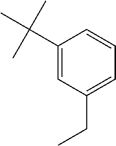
CC(C1=CC(CC)=CC=C1)(C)C
